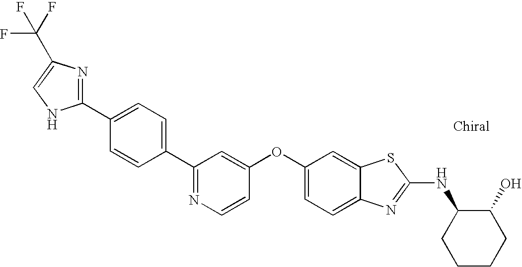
N1=C(C2=CC=C(C3=NC(C(F)(F)F)=CN3)C=C2)C=C(OC2=CC=C3C(=C2)SC(NC2CCCCC2O)=N3)C=C1
